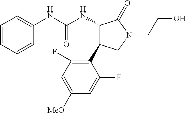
C1=CC=CC(NC(NC2C(C3=C(F)C=C([MeO])C=C3F)CN(CCO)C2=O)=O)=C1
